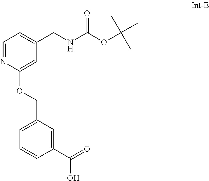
C1=NC(OCC2=CC=CC(C(O)=O)=C2)=CC(CNC(OC(C)(C)C)=O)=C1
